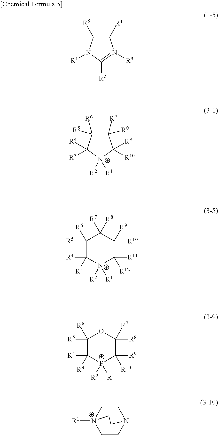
C1([R4])=C([R5])N([R1])C([R2])=N1[R3].C1([R7])([R8])C([R6])([R5])C([R3])([R4])[N+]([R2])([R1])C1([R10])[R9].C1([R5])([R6])C([R4])([R3])[N+]([R2])([R1])C([R11])([R12])C([R10])([R9])C1([R7])[R8].C1([R5])([R6])C([R4])([R3])[P+]([R2])([R1])C([R9])([R10])C([R8])([R7])O1.C1CN2CC[N+]1([R1])CC2
